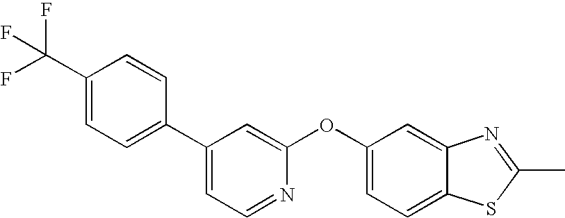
C1=CC(C2=CC=NC(OC3=CC=C4C(=C3)N=C(C)S4)=C2)=CC=C1C(F)(F)F
